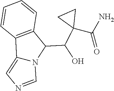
C12=CN=CN1C(C(C1(C(=O)N)CC1)O)C1=C2C=CC=C1
